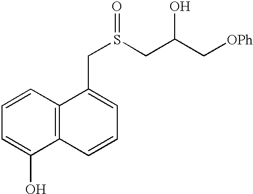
C1=C(O)C2=C(C=C1)C(CS(CC(C[OPh])O)=O)=CC=C2
